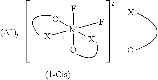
F[M](O)(F)([X])(O)[X].[X].O
